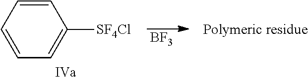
C1=CC=CC([SF4Cl])=C1.[BF3]
